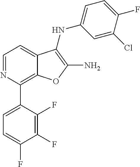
C12=C(C3=CC=C(F)C(F)=C3F)N=CC=C1C(NC1=CC=C(F)C(Cl)=C1)=C(N)O2
